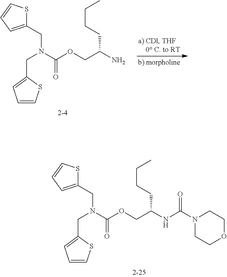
C1(CN(C(OCC(NC(N2CCOCC2)=O)CCCC)=O)CC2=CC=CS2)=CC=CS1.C1(CN(C(OCC(N)CCCC)=O)CC2=CC=CS2)=CC=CS1
